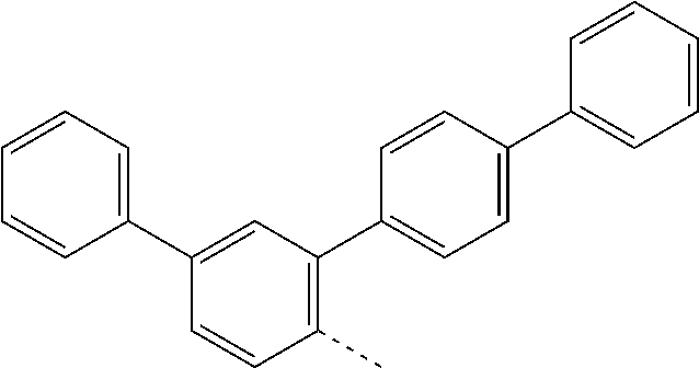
C1(C2=CC=C(C3=CC=CC=C3)C=C2)=C(C)C=CC(C2=CC=CC=C2)=C1
